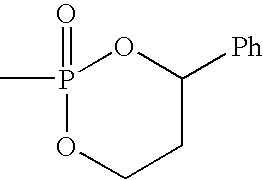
P1(=O)(C)OCCC([Ph])O1
